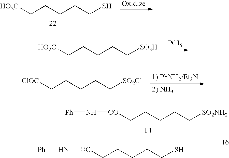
[HO2C]CCCCCS.[HO2C]CCCCC[SO3H].[PCI5].[ClOC]CCCCC[SO2Cl].[1) PhNH2/Et3N].[CO](CCCCC[SO2NH2])N[Ph].[OC](CCCCCS)N[Ph]
